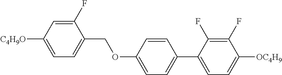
C1(F)=CC([C4H9O])=CC=C1COC1=CC=C(C2=CC=C([OC4H9])C(F)=C2F)C=C1
